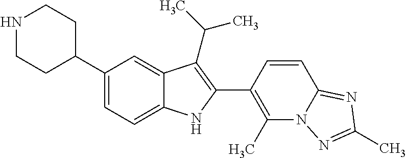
N1CCC(C2=CC=C3C(=C2)C(C(C)C)=C(C2=C(C)N4C(=NC(C)=N4)C=C2)N3)CC1
